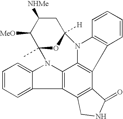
C1=CC=C2C(=C1)N1C3=C(C4=C(C5=C3N(C3=C5C=CC=C3)C3([H])CC([NHMe])C([MeO])C1(C)O3)C(=O)NC4)C2
